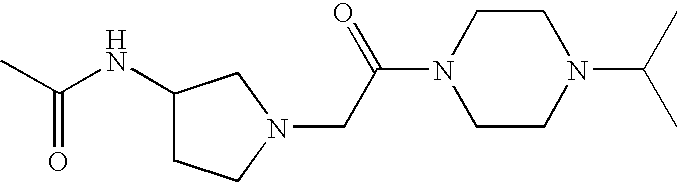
C(NC1CCN(CC(N2CCN(C(C)C)CC2)=O)C1)(C)=O
